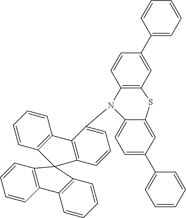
C1(C2=CC3=C(C=C2)N(C2=CC=CC4=C2C2=C(C=CC=C2)C42C4=C(C=CC=C4)C4=C2C=CC=C4)C2=CC=C(C4=CC=CC=C4)C=C2S3)=CC=CC=C1
